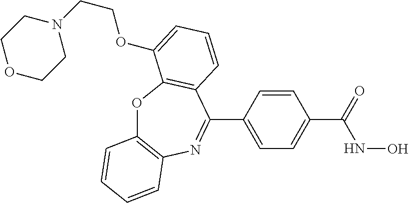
O1C2=C(N=C(C3=CC=C(C(NO)=O)C=C3)C3=C1C(OCCN1CCOCC1)=CC=C3)C=CC=C2
